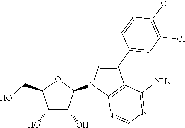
C1(O)C(O)C(N2C3=C(C(C4=CC(Cl)=C(Cl)C=C4)=C2)C(N)=NC=N3)OC1CO
